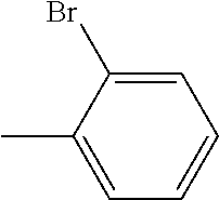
CC1=CC=CC=C1Br
